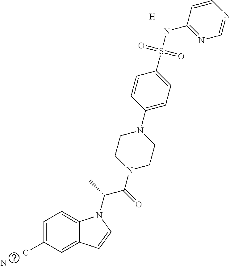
C1=C(C)C=C2C(=C1)N(C(C(=O)N1CCN(C3=CC=C(S(NC4=NC=NC=C4)(=O)=O)C=C3)CC1)C)C=C2.[H].N
